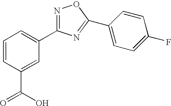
C1=CC(C(=O)O)=CC(C2=NOC(C3=CC=C(F)C=C3)=N2)=C1
